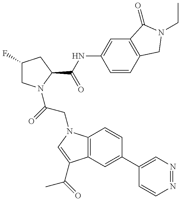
C1(F)CN(C(=O)CN2C3=C(C(C(=O)C)=C2)C=C(C2=CN=NC=C2)C=C3)C(C(NC2=CC3=C(C=C2)CN(CC)C3=O)=O)C1
